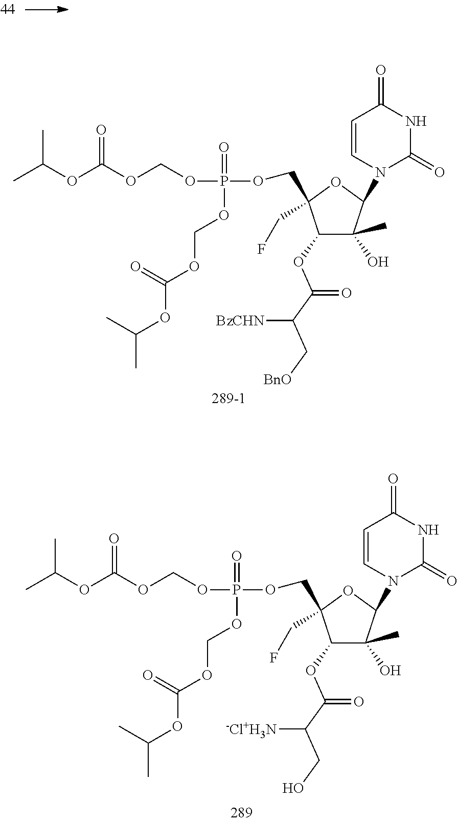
O=P(OCOC(OC(C)C)=O)(OCC1(CF)C(OC(C(C[BnO])[BzCHN])=O)C(O)(C)C(N2C(=O)NC(=O)C=C2)O1)OCOC(OC(C)C)=O.O=P(OCOC(OC(C)C)=O)(OCC1(CF)C(OC(C(CO)[-Cl+H3N])=O)C(O)(C)C(N2C(=O)NC(=O)C=C2)O1)OCOC(OC(C)C)=O
